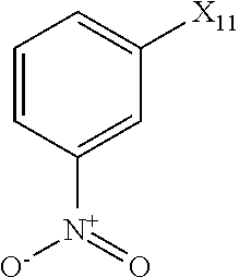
C1=C([N+]([O-])=O)C=CC=C1[X11]
